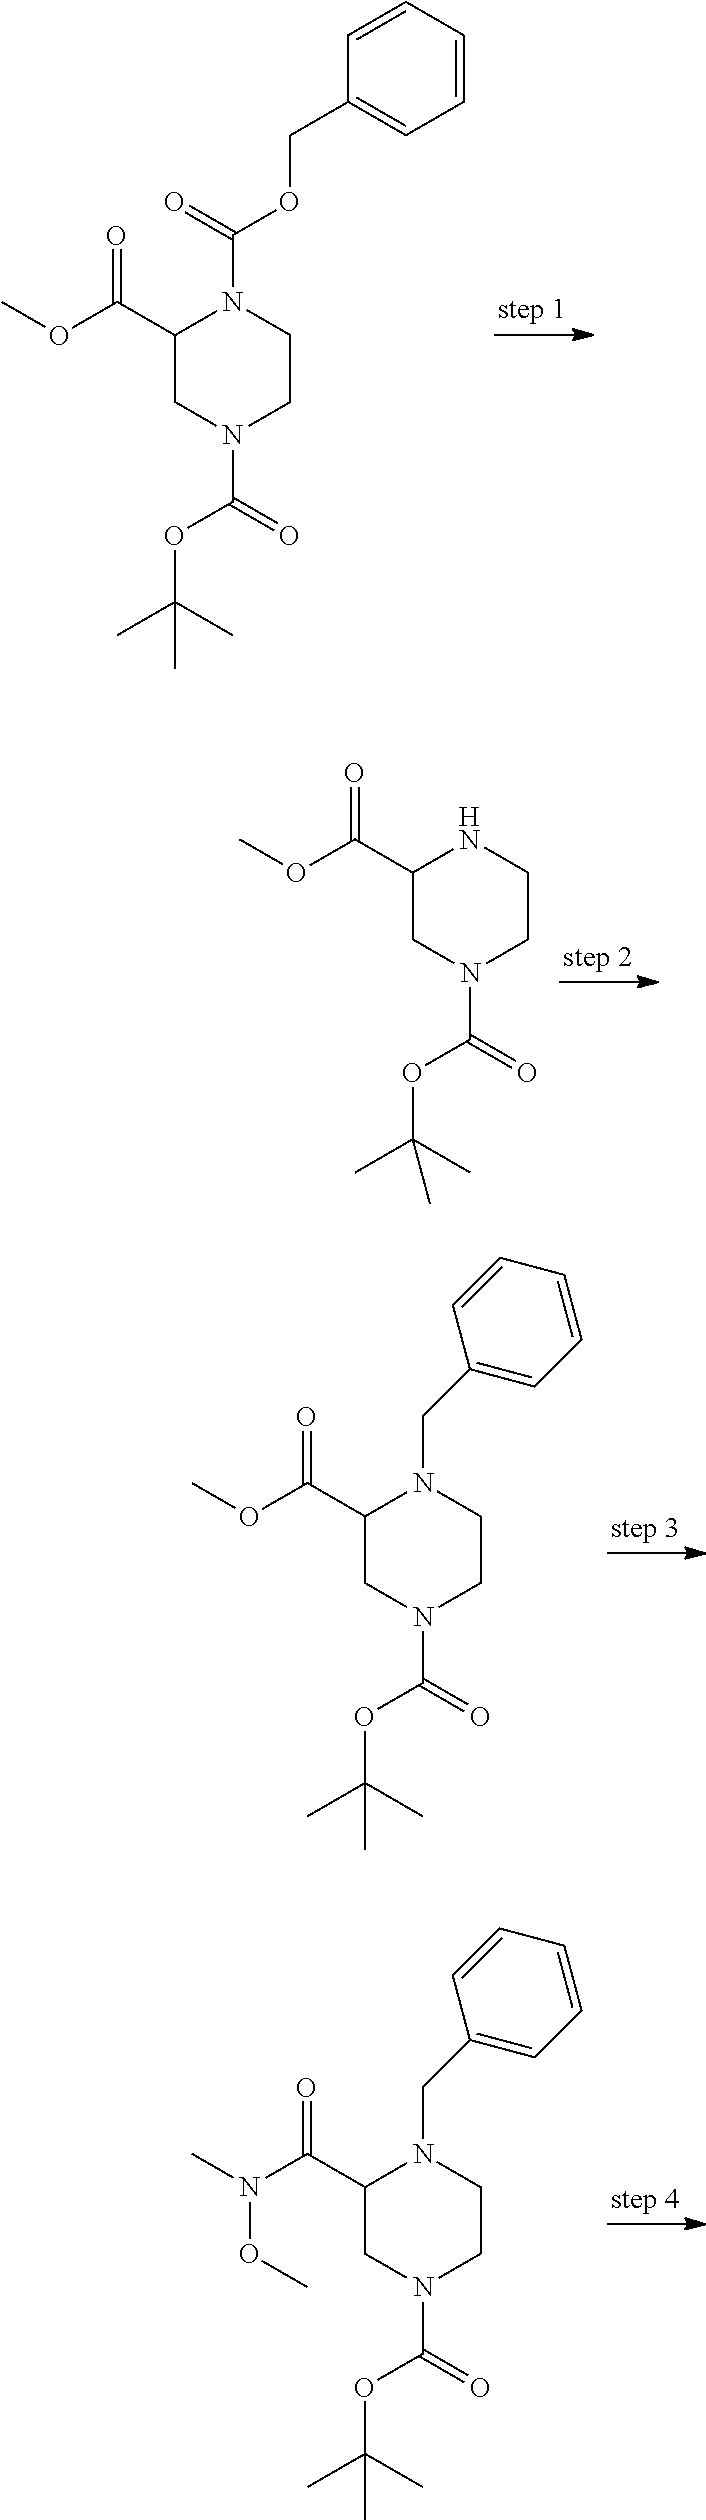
C1(C(OC)=O)CN(C(=O)OC(C)(C)C)CCN1C(=O)OCC1=CC=CC=C1.C1(C(OC)=O)CN(C(=O)OC(C)(C)C)CCN1.C1(C(OC)=O)CN(C(=O)OC(C)(C)C)CCN1CC1=CC=CC=C1.C1(C(N(C)OC)=O)CN(C(=O)OC(C)(C)C)CCN1CC1=CC=CC=C1
